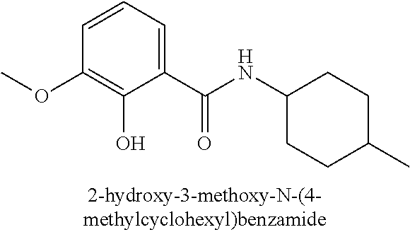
C1=CC(OC)=C(O)C(C(NC2CCC(C)CC2)=O)=C1
